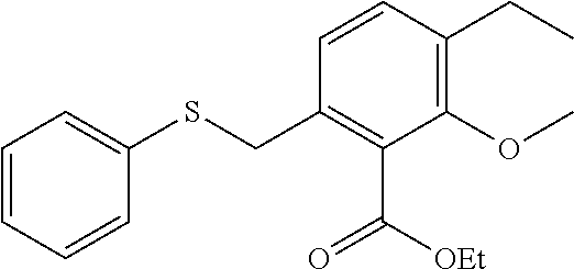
C1=CC=CC(SCC2=C(C([OEt])=O)C(OC)=C(CC)C=C2)=C1
